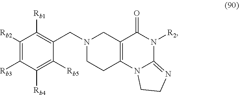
C1([Rb2])=C([Rb3])C([Rb4])=C([Rb5])C(CN2CCC3=C(C2)C(=O)N([R2])C2=NCCN32)=C1[Rb1]
